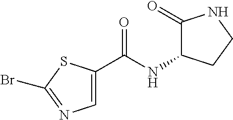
C1=C(C(NC2C(=O)NCC2)=O)SC(Br)=N1
